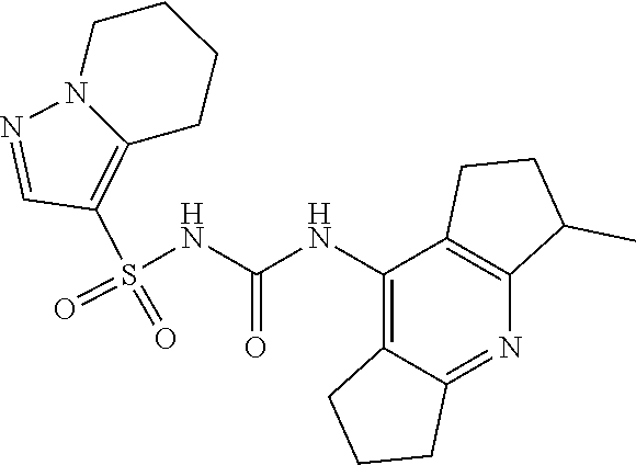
S(NC(NC1=C2C(=NC3=C1CCC3C)CCC2)=O)(C1=C2N(N=C1)CCCC2)(=O)=O
